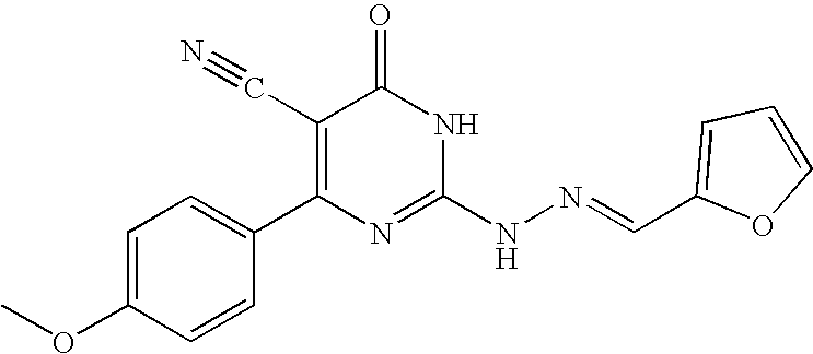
C1=CC(C2=C(C#N)C(=O)NC(NN=CC3=CC=CO3)=N2)=CC=C1OC
